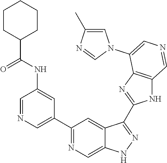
C1(C2=CN=CC(NC(C3CCCCC3)=O)=C2)=NC=C2C(=C1)C(C1=NC3=C(N1)C=NC=C3N1C=C(C)N=C1)=NN2
